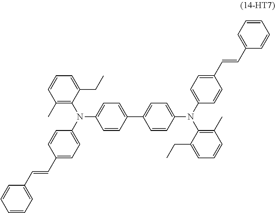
C1=C(N(C2=C(C)C=CC=C2CC)C2=CC=C(C3=CC=C(N(C4=C(C)C=CC=C4CC)C4=CC=C(C=CC5=CC=CC=C5)C=C4)C=C3)C=C2)C=CC(C=CC2=CC=CC=C2)=C1
